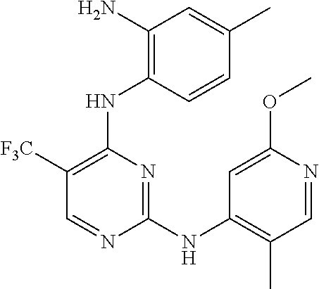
N(C1=C(N)C=C(C)C=C1)C1=C([F3C])C=NC(NC2=C(C)C=NC(OC)=C2)=N1
